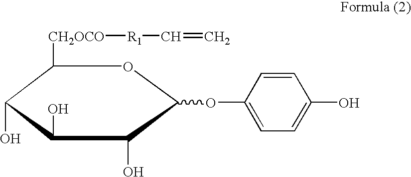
C1([CH2OCO][R1]C=C)C(O)C(O)C(O)C(OC2=CC=C(O)C=C2)O1
